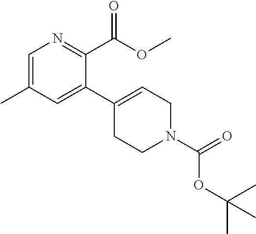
C1(C2=CCN(C(=O)OC(C)(C)C)CC2)=CC(C)=CN=C1C(OC)=O
